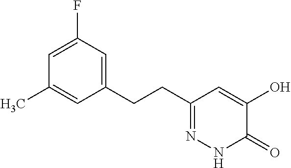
C1=C(F)C=C(CCC2=NNC(=O)C(O)=C2)C=C1C
